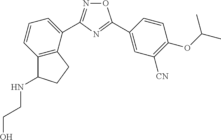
C1(C2=NC(C3=CC=CC4=C3CCC4NCCO)=NO2)=CC([CN])=C(OC(C)C)C=C1
